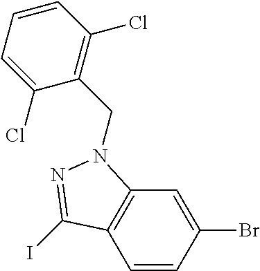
C1=CC(Br)=CC2=C1C(I)=NN2CC1=C(Cl)C=CC=C1Cl
